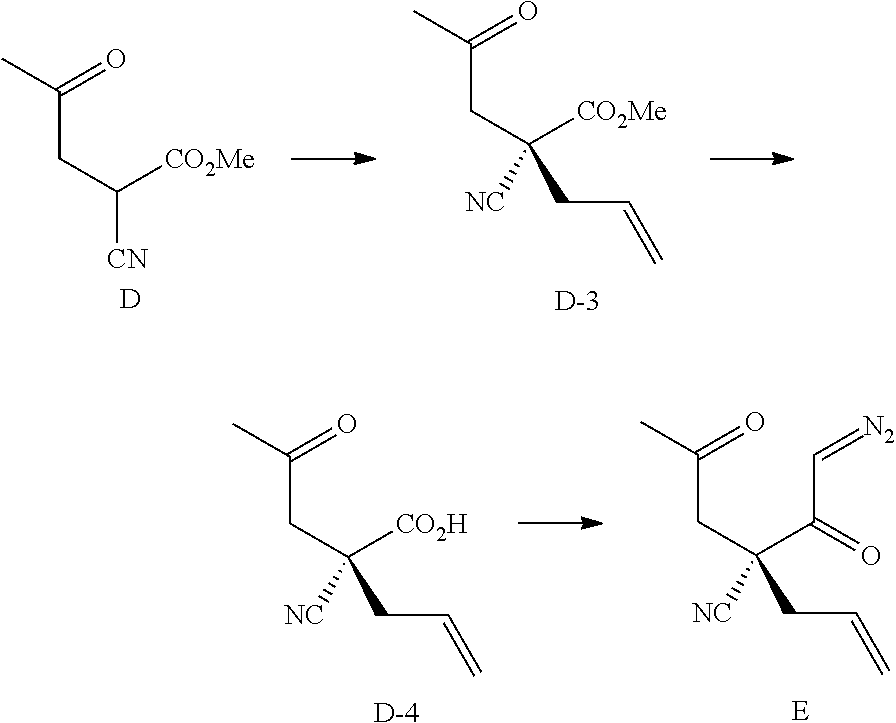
C(C(=O)C)C([CO2Me])[CN].[D].C(C(=O)C)C([CO2Me])(CC=C)[NC].[D].C(C(=O)C)C(C(C=[N2])=O)(CC=C)[NC].[E].C(C(=O)C)C([CO2H])(CC=C)[NC].[D]
